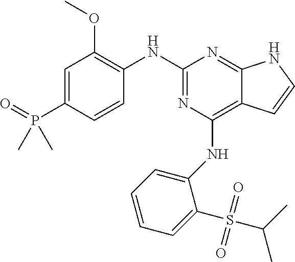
C1=C(P(=O)(C)C)C=CC(NC2=NC(NC3=CC=CC=C3S(C(C)C)(=O)=O)=C3C(=N2)NC=C3)=C1OC
